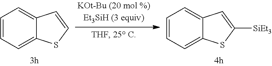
C12=CC=CC=C1C=CS2.C12=CC=CC=C1C=C([SiEt3])S2
